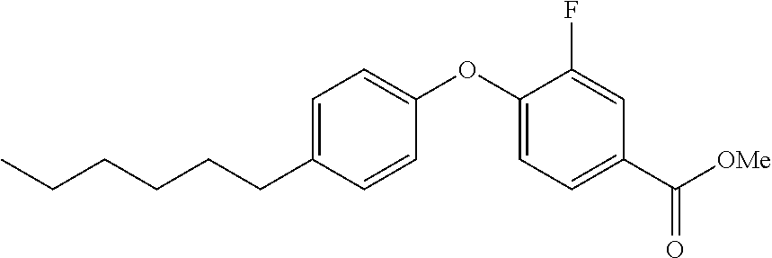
C1=C(CCCCCC)C=CC(OC2=CC=C(C([OMe])=O)C=C2F)=C1
